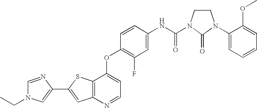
C12=C(SC(C3=CN(CC)C=N3)=C1)C(OC1=C(F)C=C(NC(=O)N3CCN(C4=CC=CC=C4OC)C3=O)C=C1)=CC=N2
